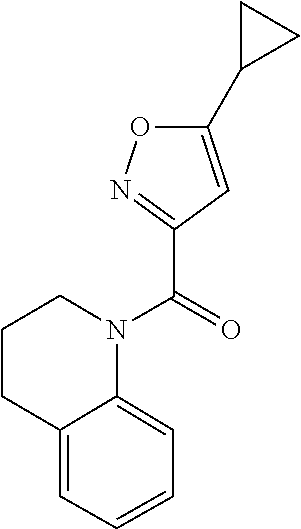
C12=CC=CC=C1CCCN2C(C1=NOC(C2CC2)=C1)=O
